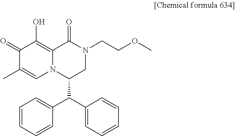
C1(=O)C(C)=CN2C(=C1O)C(=O)N(CCOC)CC2C(C1=CC=CC=C1)C1=CC=CC=C1
